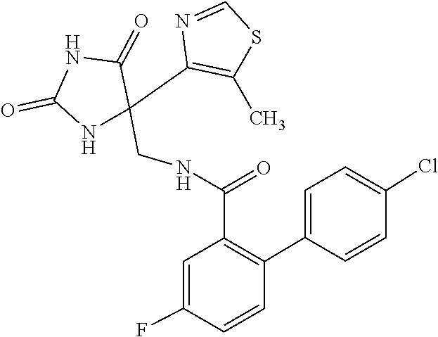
C1=C(Cl)C=CC(C2=C(C(NCC3(C4=C(C)SC=N4)NC(=O)NC3=O)=O)C=C(F)C=C2)=C1
